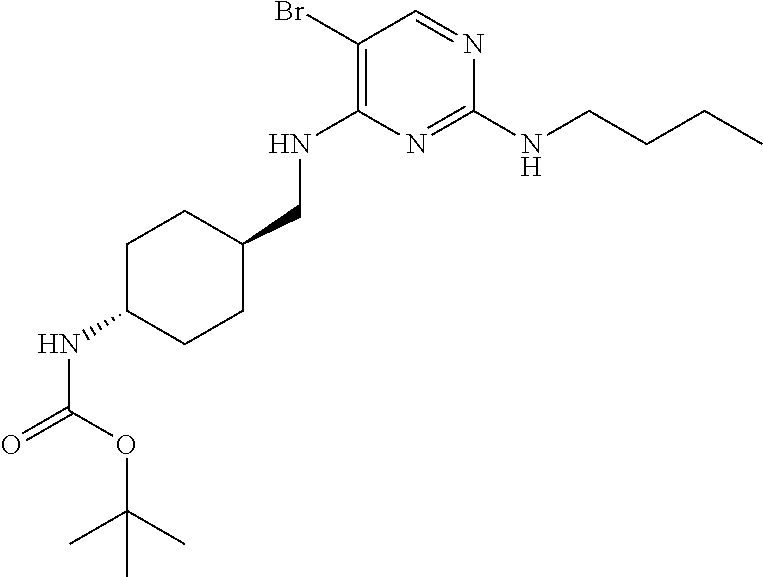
N(C1=C(Br)C=NC(NCCCC)=N1)CC1CCC(NC(=O)OC(C)(C)C)CC1
